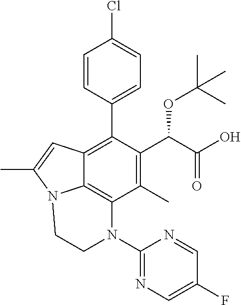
C1=CC(C2=C3C4=C(C(C)=C2C(C(=O)O)OC(C)(C)C)N(C2=NC=C(F)C=N2)CCN4C(C)=C3)=CC=C1Cl
